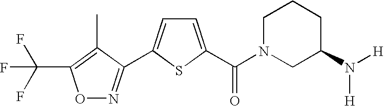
O1N=C(C2=CC=C(C(N3CC(N([H])[H])CCC3)=O)S2)C(C)=C1C(F)(F)F
